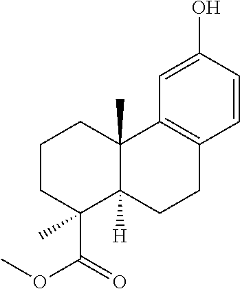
C1CC(C)(C(=O)OC)C2([H])C(C)(C1)C1=C(CC2)C=CC(O)=C1
